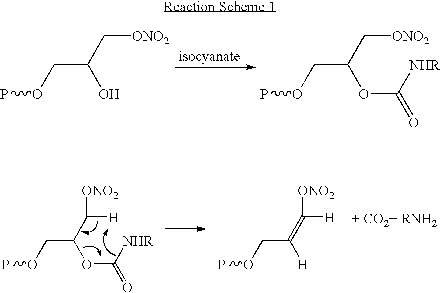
C(C(O)C[ONO2])OP.C(C(OC([NHR])=O)C[ONO2])OP.C(C(OC([NHR])=O)C([H])[ONO2])OP.C(C([H])=C([H])[ONO2])OP
